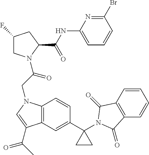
C1C(F)CC(C(NC2=CC=CC(Br)=N2)=O)N1C(CN1C2=C(C(C(C)=O)=C1)C=C(C1(N3C(=O)C4=C(C=CC=C4)C3=O)CC1)C=C2)=O
